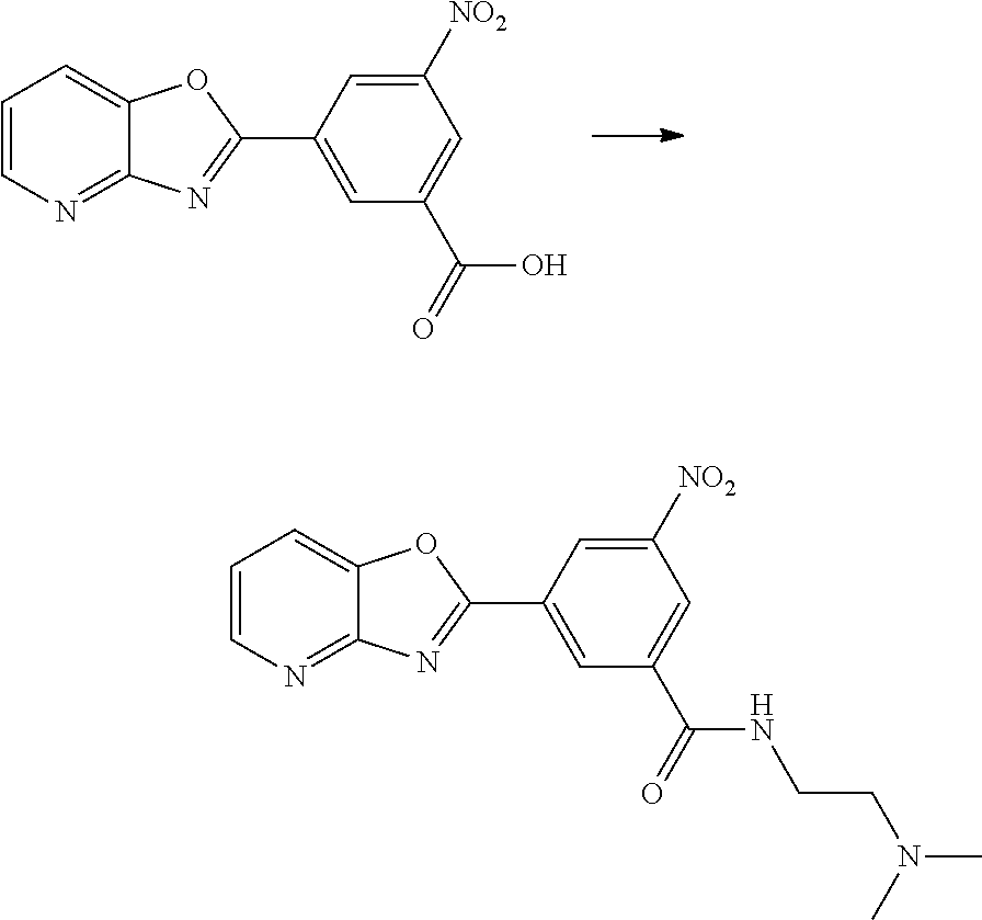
C1=CN=C2C(=C1)OC(C1=CC(C(=O)O)=CC([NO2])=C1)=N2.C1=CN=C2C(=C1)OC(C1=CC(C(=O)NCCN(C)C)=CC([NO2])=C1)=N2
